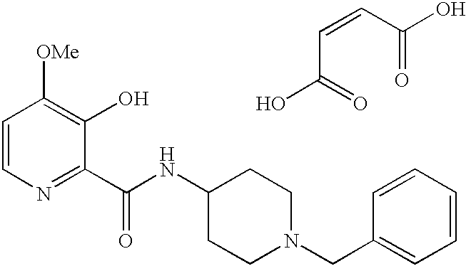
C(C(=O)O)=CC(O)=O.C1=CN=C(C(NC2CCN(CC3=CC=CC=C3)CC2)=O)C(O)=C1[OMe]
